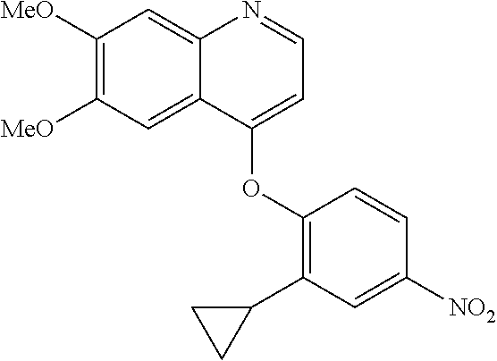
C1([MeO])=C([MeO])C=C2C(=C1)N=CC=C2OC1=C(C2CC2)C=C([NO2])C=C1
